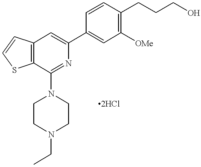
C12=C(C=C(C3=CC([OMe])=C(CCCO)C=C3)N=C1N1CCN(CC)CC1)C=CS2
